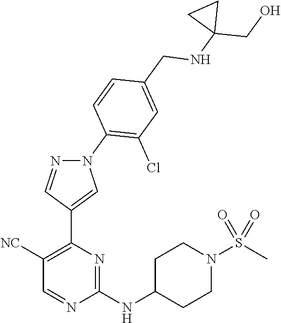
C1(NC2CCN(S(C)(=O)=O)CC2)=NC(C2=CN(C3=C(Cl)C=C(CNC4(CO)CC4)C=C3)N=C2)=C([NC])C=N1
